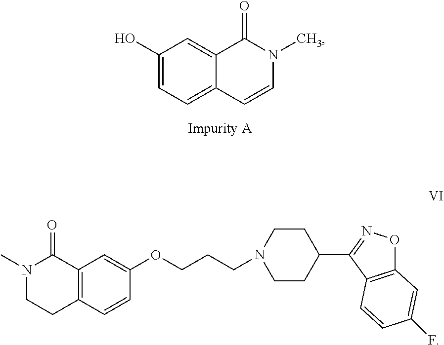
C1(O)=CC=C2C(=C1)C(=O)N(C)C=C2.N1(C)CCC2=C(C1=O)C=C(OCCCN1CCC(C3=NOC4=C3C=CC(F)=C4)CC1)C=C2
